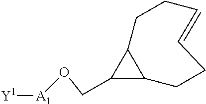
[Y1][A1]OCC1C2C1CCC=CCC2
